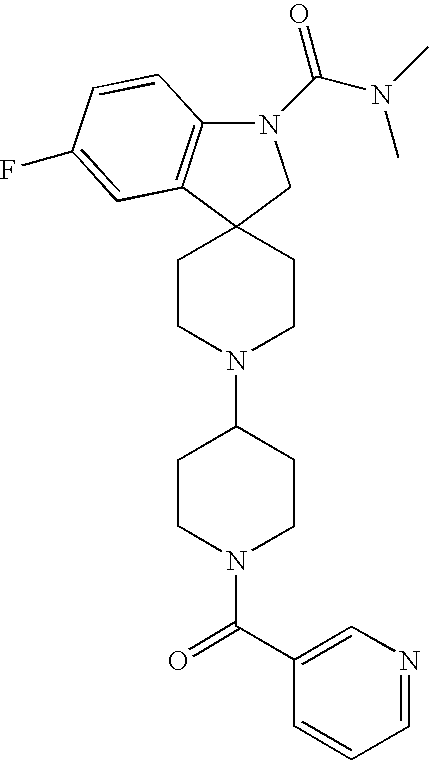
N1(C(N(C)C)=O)C2=C(C3(C1)CCN(C1CCN(C(C4=CN=CC=C4)=O)CC1)CC3)C=C(F)C=C2
